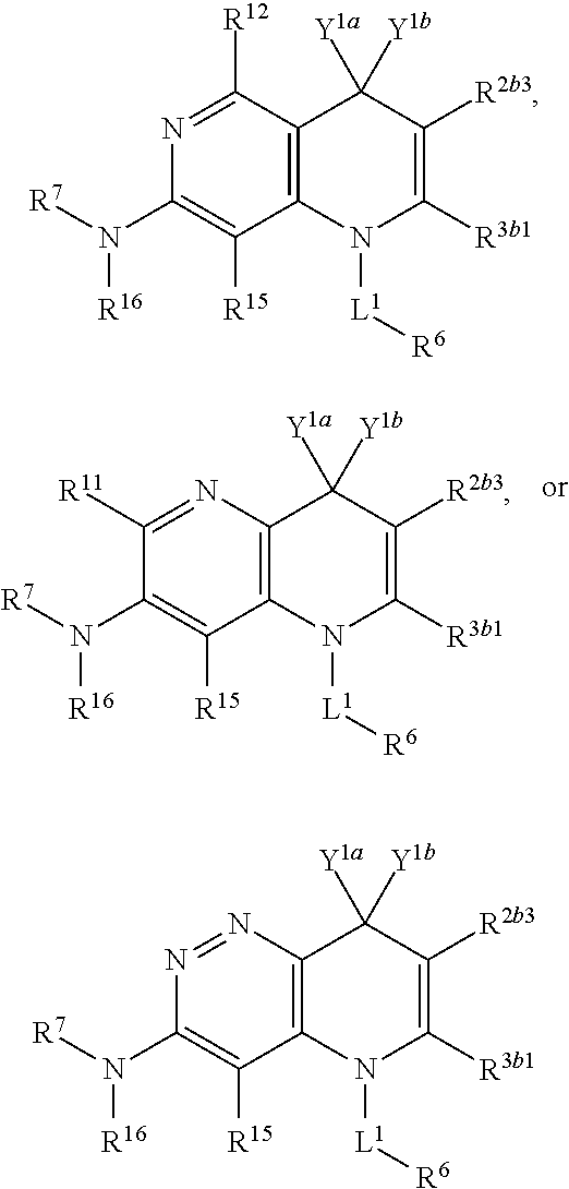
C1([R11])=NC2=C(C([R15])=C1N([R7])[R16])N([L1][R6])C([R3b1])=C([R2b3])C2([Y1b])[Y1a].N1=C([R12])C2=C(C([R15])=C1N([R7])[R16])N([L1][R6])C([R3b1])=C([R2b3])C2([Y1b])[Y1a].N1=NC2=C(C([R15])=C1N([R7])[R16])N([L1][R6])C([R3b1])=C([R2b3])C2([Y1b])[Y1a]
